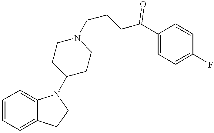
C1=CC=C2C(=C1)N(C1CCN(CCCC(C3=CC=C(F)C=C3)=O)CC1)CC2
